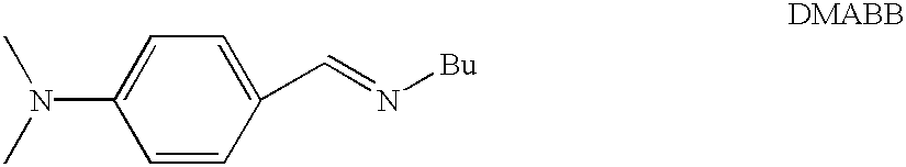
C1=CC(C=N[Bu])=CC=C1N(C)C
